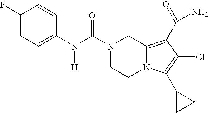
C1(F)=CC=C(N(C(N2CCN3C(=C(C(N)=O)C(Cl)=C3C3CC3)C2)=O)[H])C=C1
